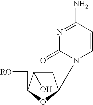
C1C(O)C(C[RO])OC1N1C=CC(N)=NC1=O
